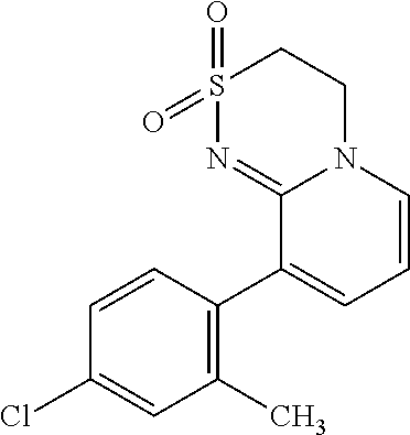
S1(=O)(=O)N=C2N(CC1)C=CC=C2C1=C(C)C=C(Cl)C=C1
